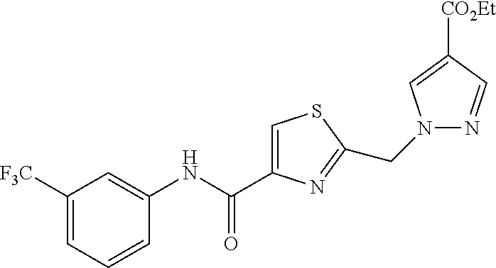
C1=C(C(NC2=CC([F3C])=CC=C2)=O)N=C(CN2N=CC([CO2Et])=C2)S1
